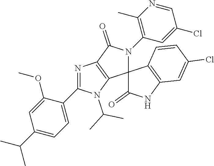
N1=C(C2=CC=C(C(C)C)C=C2OC)N(C(C)C)C2=C1C(=O)N(C1=C(C)N=CC(Cl)=C1)C21C(=O)NC2=C1C=CC(Cl)=C2
